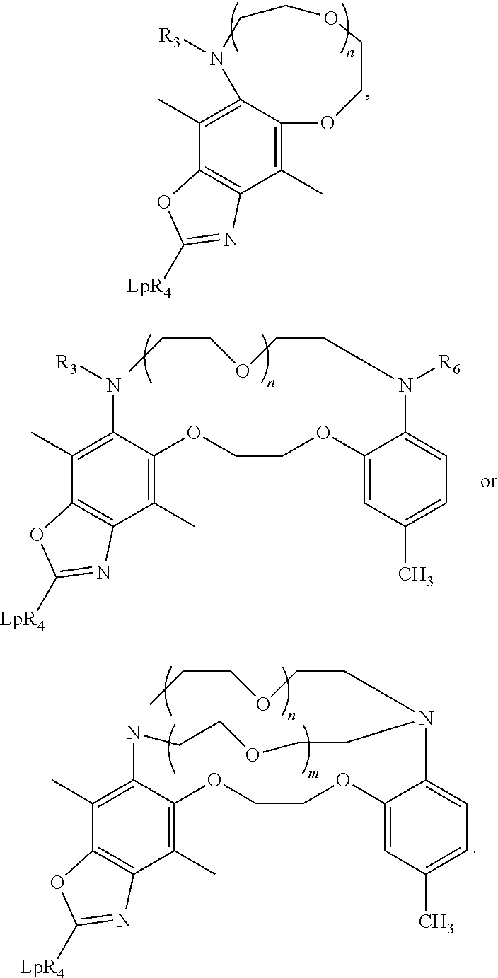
C1(C)=C2C(=C(C)C3=C1N=C([LpR4])O3)N([R3])CCOCCO2.C1(C)=C2C(=C(C)C3=C1N=C([LpR4])O3)NCCOCCN(CCCOCCC)C1=CC=C(C)C=C1OCCO2.C1(C)=C(OCCOC2=CC(C)=CC=C2N(CCCOCCC)[R6])C(N[R3])=C(C)C2=C1N=C([LpR4])O2
